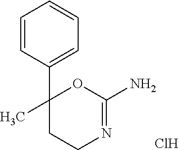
C1=CC(C2(C)CCN=C(N)O2)=CC=C1.Cl
